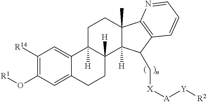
C1([R14])=C(O[R1])C=C2C(=C1)C1([H])C([H])(CC2)C2([H])C(C)(CC1)C1=C(C2C[X][A][Y][R2])C=CC=N1
